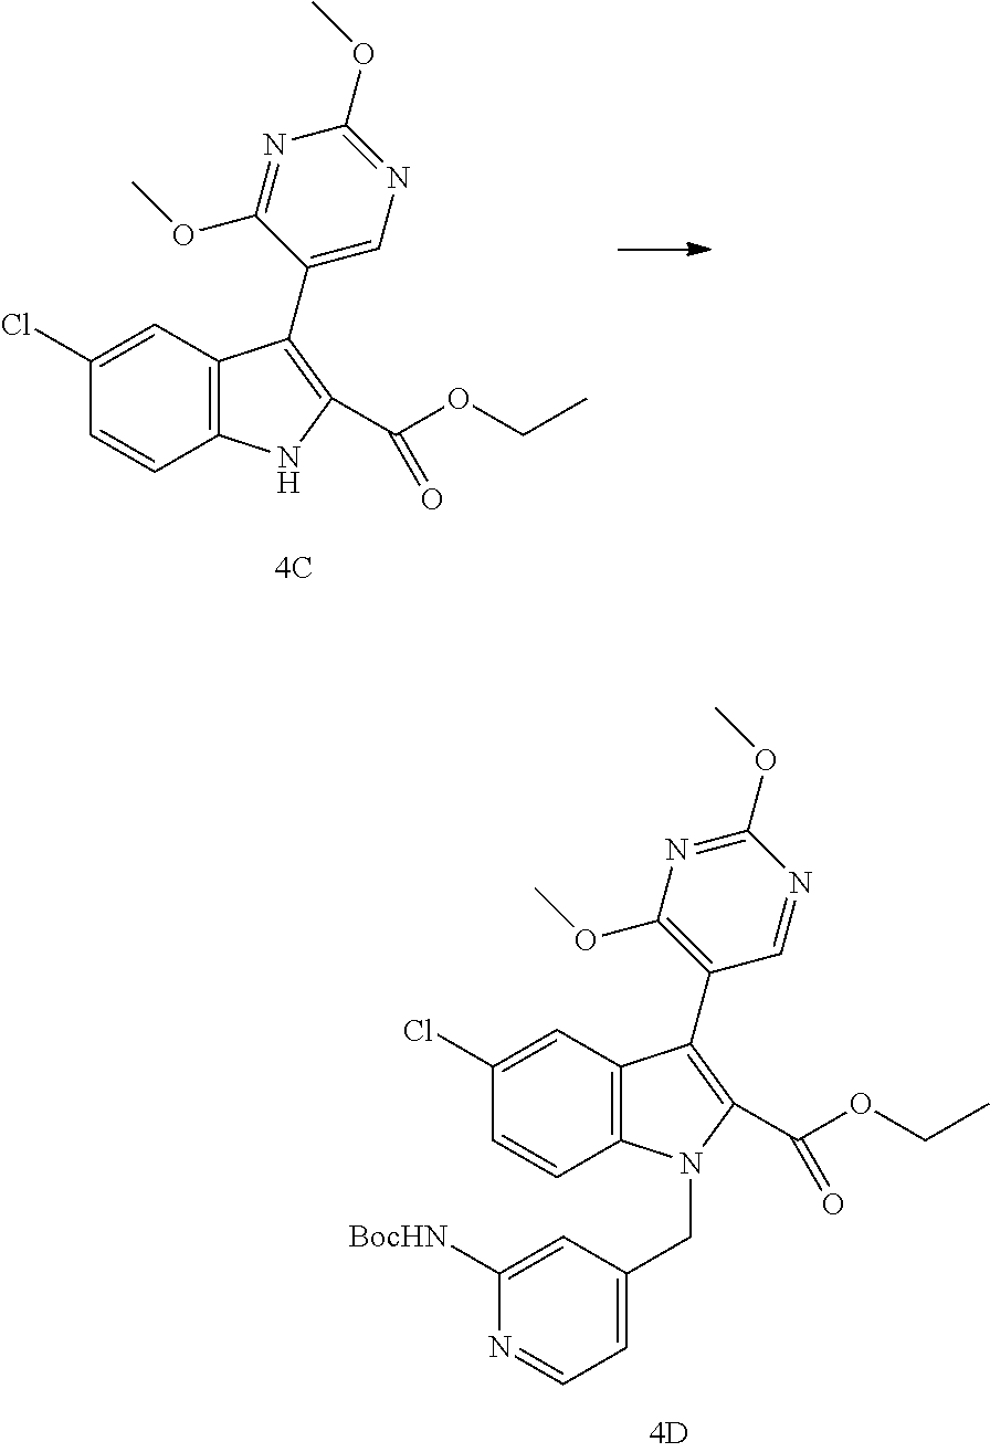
C12=C(C=C(Cl)C=C1)C(C1=C(OC)N=C(OC)N=C1)=C(C(OCC)=O)N2CC1=CC=NC([BocHN])=C1.C12=C(C=C(Cl)C=C1)C(C1=CN=C(OC)N=C1OC)=C(C(OCC)=O)N2
